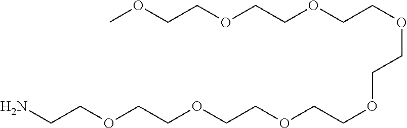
COCCOCCOCCOCCOCCOCCOCCOCCN
